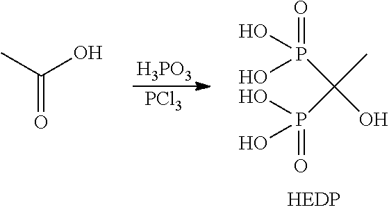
O=C(C)O.[H3PO3].[PCl3].P(C(O)(C)P(=O)(O)O)(=O)(O)O
